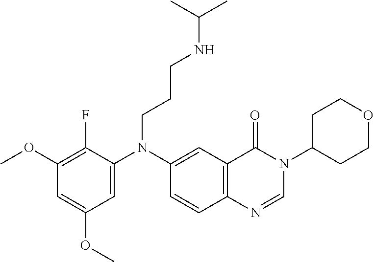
C1(OC)=C(F)C(N(C2=CC3=C(C=C2)N=CN(C2CCOCC2)C3=O)CCCNC(C)C)=CC(OC)=C1
